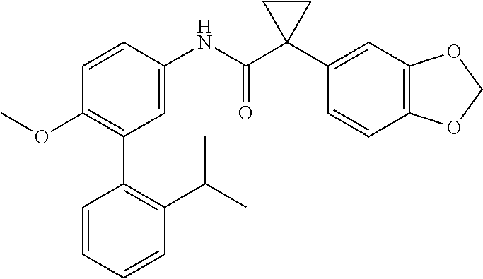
C1=C(NC(C2(C3=CC4=C(C=C3)OCO4)CC2)=O)C=CC(OC)=C1C1=C(C(C)C)C=CC=C1
